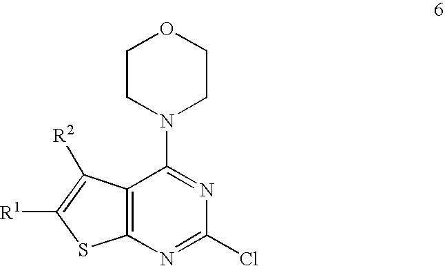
C12=C(N=C(Cl)N=C1N1CCOCC1)SC([R1])=C2[R2]
